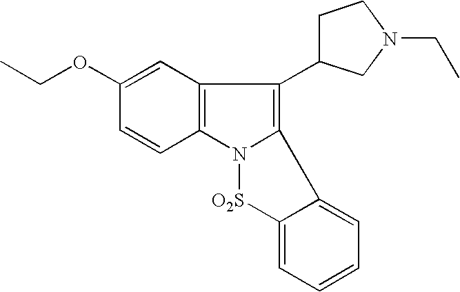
C1=C(OCC)C=CC2=C1C(C1CCN(CC)C1)=C1N2[O2S]C2=CC=CC=C12
